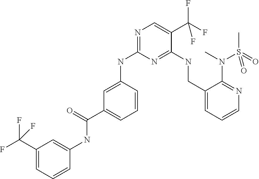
C1(C(F)(F)F)=CC=CC(NC(=O)C2=CC=CC(NC3=NC=C(C(F)(F)F)C(NCC4=CC=CN=C4N(S(C)(=O)=O)C)=N3)=C2)=C1
